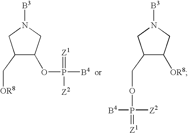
C1(C[OR8])C(OP([Z2])(=[Z1])[B4])CN([B3])C1.C1(COP([B4])([Z2])=[Z1])C([OR8])CN([B3])C1
